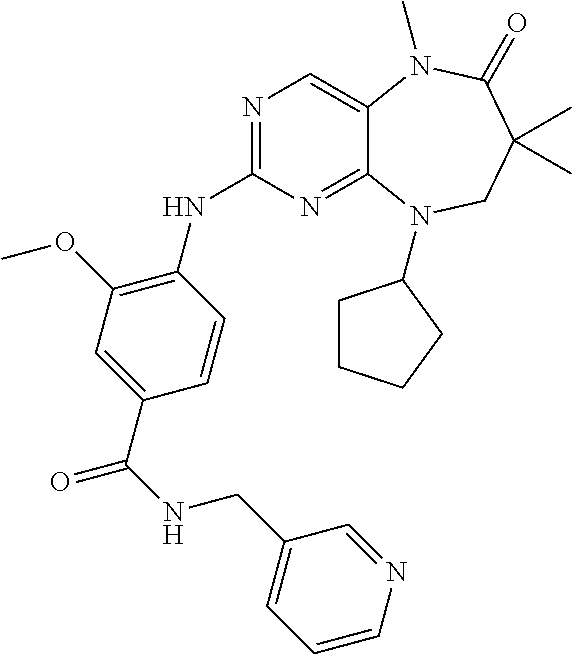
N1=C(NC2=C(OC)C=C(C(NCC3=CC=CN=C3)=O)C=C2)N=C2C(=C1)N(C)C(=O)C(C)(C)CN2C1CCCC1
